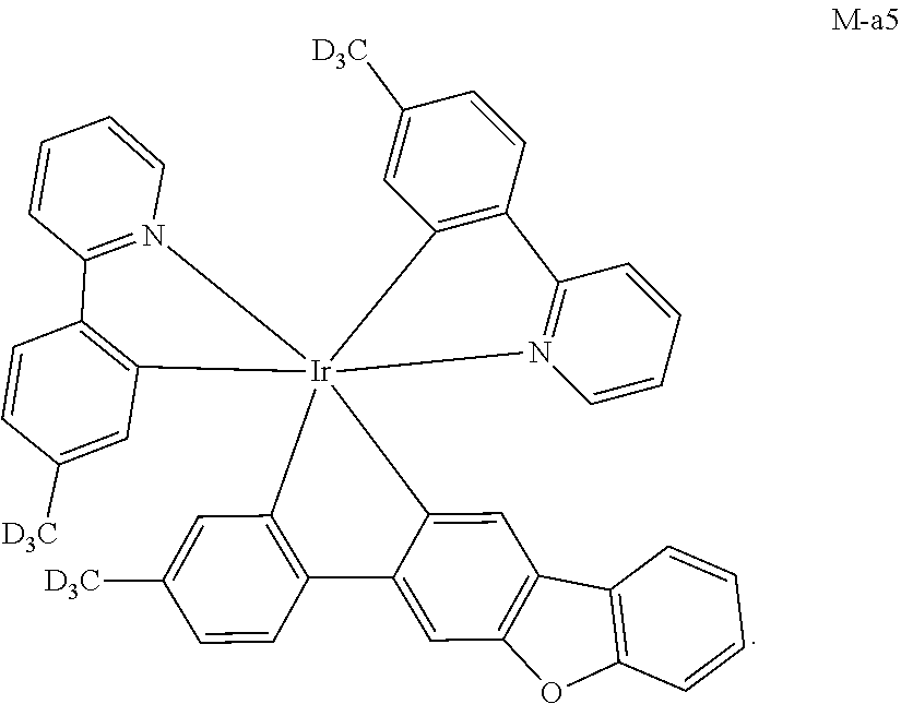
C1([D3C])=CC2=C(C=C1)C1=N(C=CC=C1)[Ir]213(C2=CC4=C(C=C2C2=C1C=C([D3C])C=C2)OC1=C4C=CC=C1)C1=C(C=CC([D3C])=C1)C1=N3C=CC=C1
